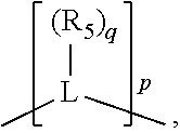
[(R5)q][L](C)C
